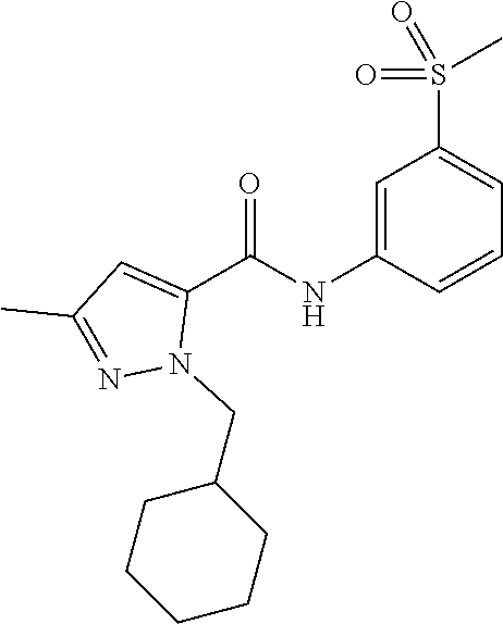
O=C(NC1=CC(S(=O)(C)=O)=CC=C1)C1=CC(C)=NN1CC1CCCCC1
